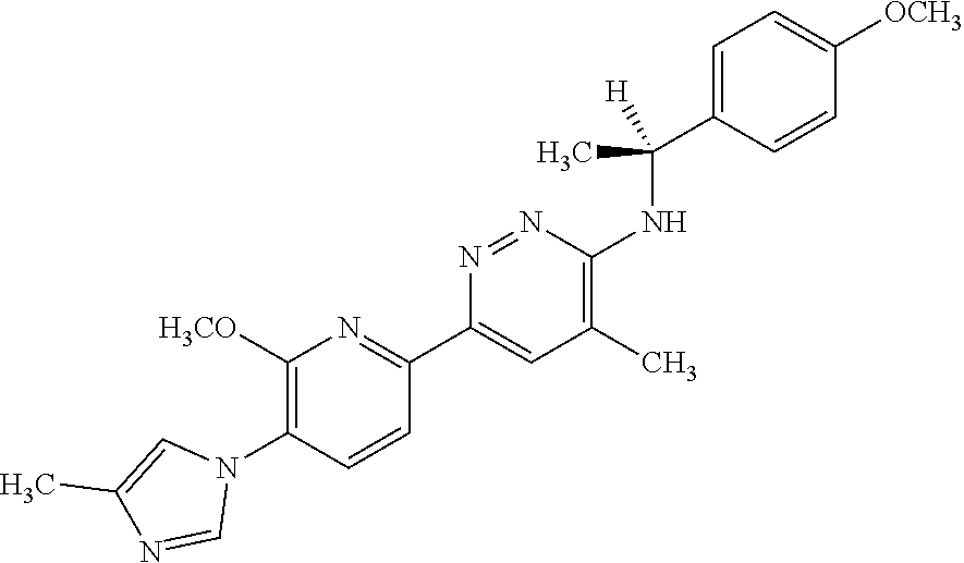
C1=C(C(NC2=C(C)C=C(C3=NC([H3CO])=C(N4C=C(C)N=C4)C=C3)N=N2)(C)[H])C=CC([OCH3])=C1
